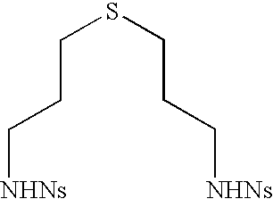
C(CC[NHNs])SCCC[NHNs]
